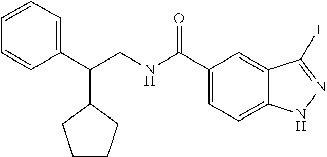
C1(C(CNC(C2=CC=C3C(=C2)C(I)=NN3)=O)C2CCCC2)=CC=CC=C1
